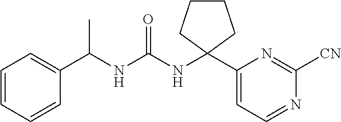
C(NC(NC1(C2=CC=NC([CN])=N2)CCCC1)=O)(C1=CC=CC=C1)C
